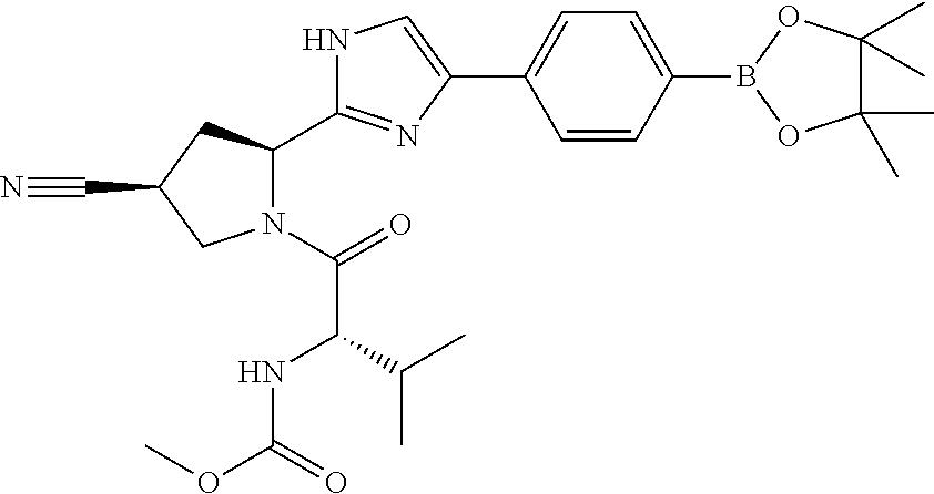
C1(C2=CC=C(B3OC(C)(C)C(C)(C)O3)C=C2)=CNC(C2N(C(=O)C(C(C)C)NC(OC)=O)CC(C#N)C2)=N1
